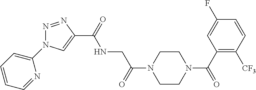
N1=NC(C(=O)NCC(=O)N2CCN(C(=O)C3=C([CF3])C=CC(F)=C3)CC2)=CN1C1=CC=CC=N1
